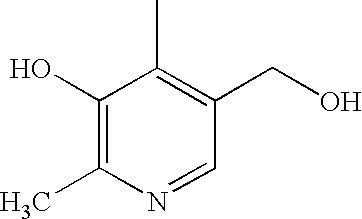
C1(O)=C(C)N=CC(CO)=C1C
